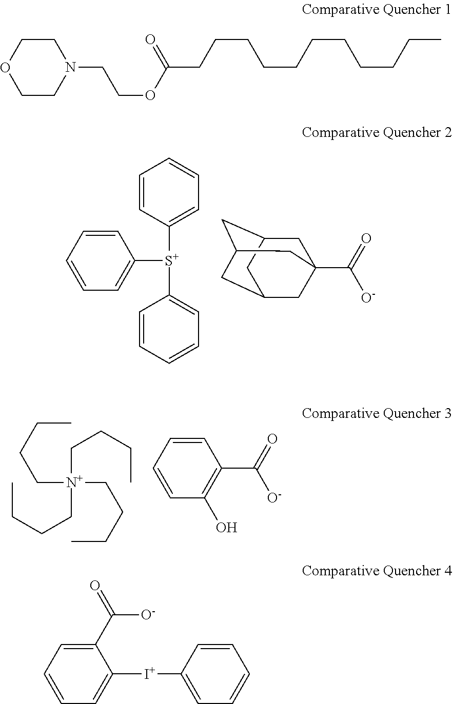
C1=CC([S+](C2=CC=CC=C2)C2=CC=CC=C2)=CC=C1.C1C2CC3CC(CC1(C(=O)[O-])C3)C2.CCCC[N+](CCCC)(CCCC)CCCC.C1=CC=CC(O)=C1C(=O)[O-].C1COCCN1CCOC(=O)CCCCCCCCCCC.C1(C([O-])=O)=CC=CC=C1[I+]C1=CC=CC=C1
